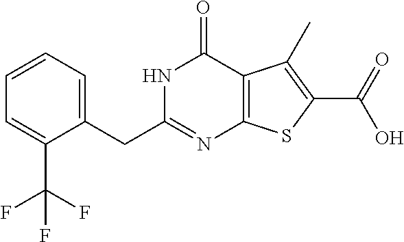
C1=CC=C(CC2=NC3=C(C(=O)N2)C(C)=C(C(O)=O)S3)C(C(F)(F)F)=C1
